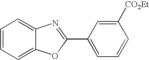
C1=CC=C2C(=C1)N=C(C1=CC=CC([CO2Et])=C1)O2
